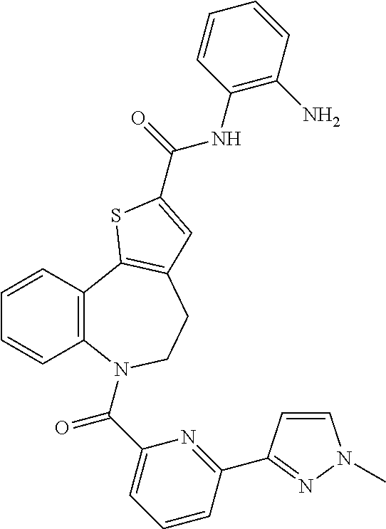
C1=CC(C2=NC(C(=O)N3C4=C(C=CC=C4)C4=C(CC3)C=C(C(=O)NC3=C(N)C=CC=C3)S4)=CC=C2)=NN1C
